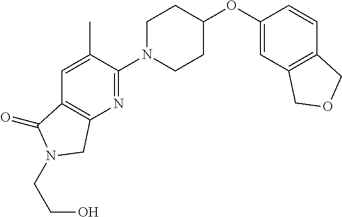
C1(OC2CCN(C3=NC4=C(C=C3C)C(=O)N(CCO)C4)CC2)=CC2=C(C=C1)COC2
